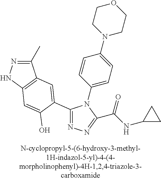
C1(C)=NNC2=C1C=C(C1=NN=C(C(NC3CC3)=O)N1C1=CC=C(N3CCOCC3)C=C1)C(O)=C2
